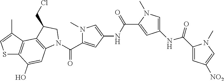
S1C2=C(C(C)=C1)C1=C(C=C2O)N(C(=O)C2=CC(NC(=O)C3=CC(NC(=O)C4=CC([NO2])=CN4C)=CN3C)=CN2C)CC1CCl
